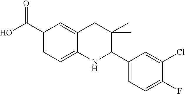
C1(C(O)=O)=CC=C2C(=C1)CC(C)(C)C(C1=CC=C(F)C(Cl)=C1)N2
